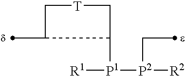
C1([P1]([P2](CC)[R2])[R1])C[T]CC1C
